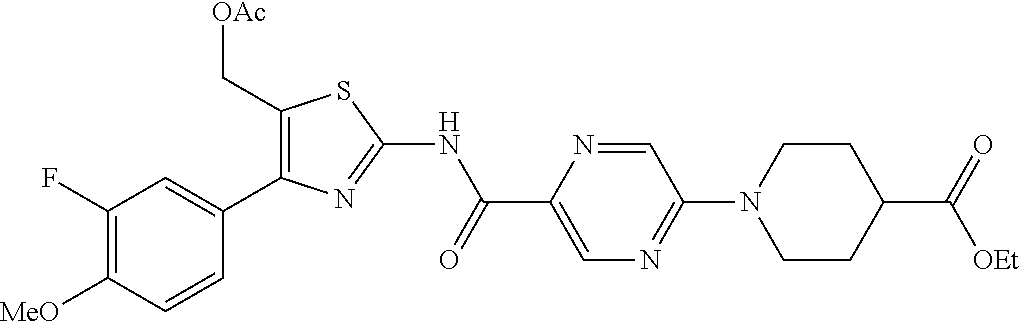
C1(F)=C([MeO])C=CC(C2=C(C[OAc])SC(NC(C3=CN=C(N4CCC(C(=O)[OEt])CC4)C=N3)=O)=N2)=C1
